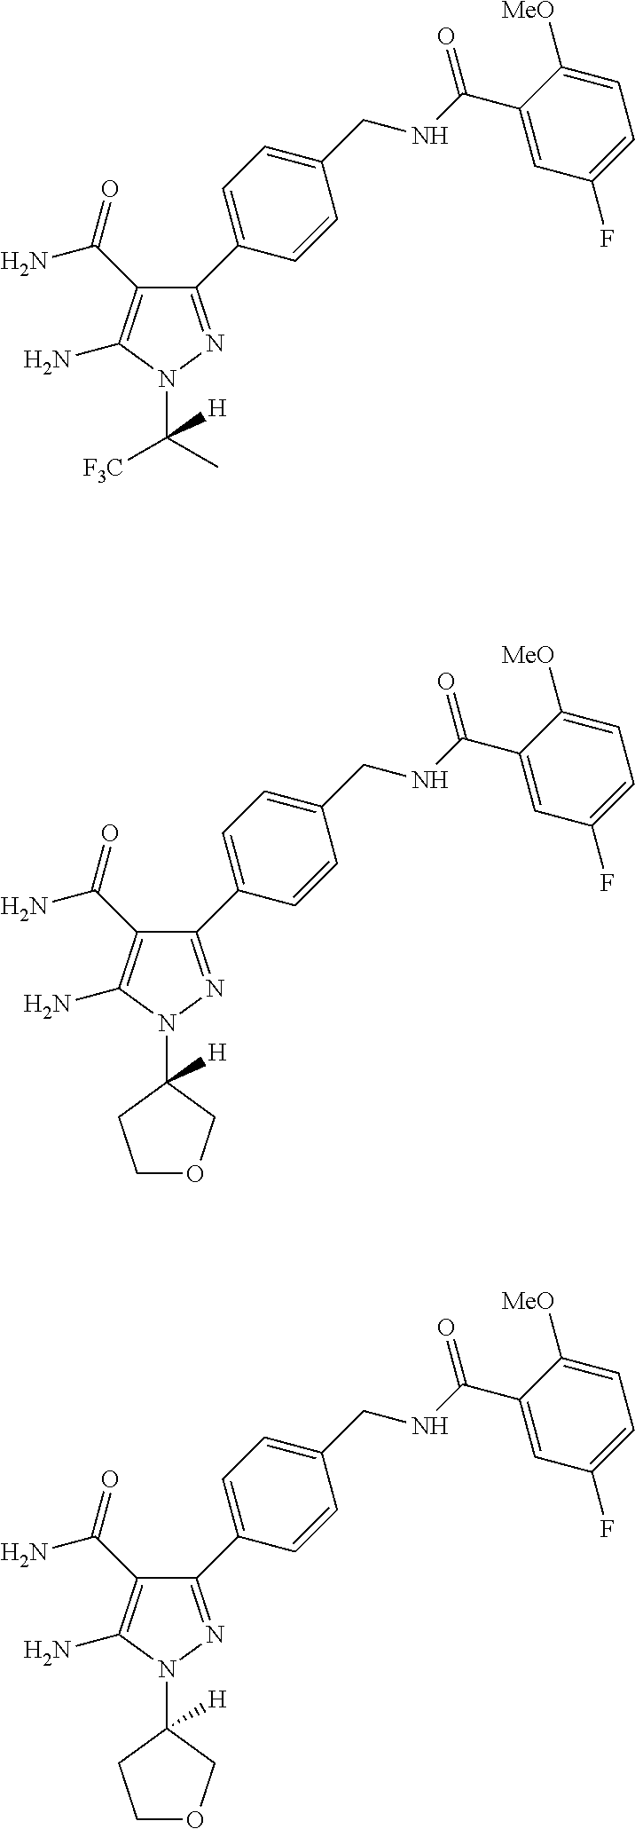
N1(C2([H])CCOC2)N=C(C2=CC=C(CNC(C3=CC(F)=CC=C3[MeO])=O)C=C2)C(C(N)=O)=C1N.N1(C(C)([F3C])[H])N=C(C2=CC=C(CNC(C3=CC(F)=CC=C3[MeO])=O)C=C2)C(C(N)=O)=C1N.N1(C2([H])CCOC2)N=C(C2=CC=C(CNC(C3=CC(F)=CC=C3[MeO])=O)C=C2)C(C(N)=O)=C1N
